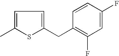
C1=C(C)SC(CC2=C(F)C=C(F)C=C2)=C1
